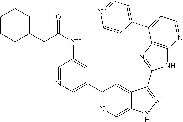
C1(C2=NC=C3C(=C2)C(C2=NC4=C(N2)N=CC=C4C2=CC=NC=C2)=NN3)=CN=CC(NC(CC2CCCCC2)=O)=C1
